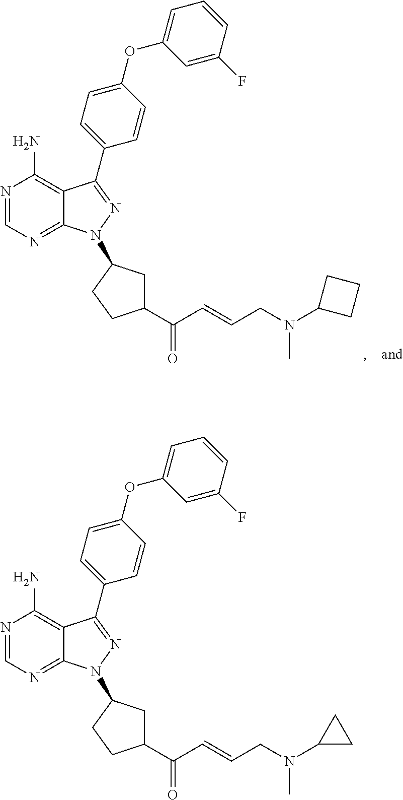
N1=CN=C2C(=C1N)C(C1=CC=C(OC3=CC=CC(F)=C3)C=C1)=NN2C1CC(C(C=CCN(C2CCC2)C)=O)CC1.N1=CN=C2C(=C1N)C(C1=CC=C(OC3=CC=CC(F)=C3)C=C1)=NN2C1CC(C(C=CCN(C2CC2)C)=O)CC1
